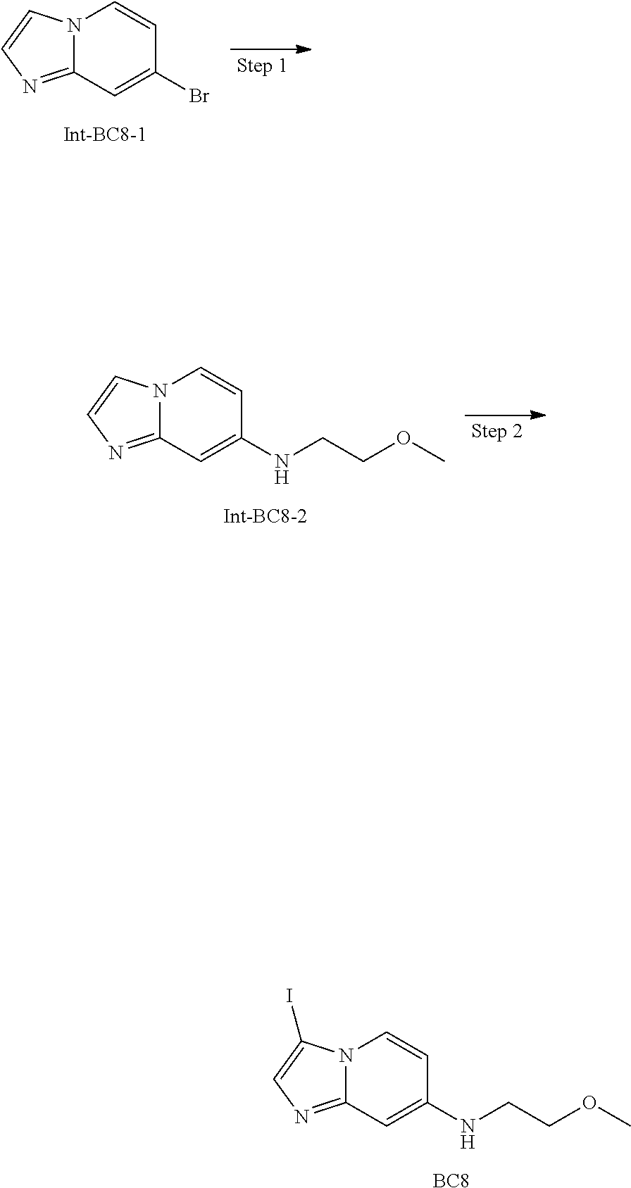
N12C(=NC=C1)C=C(Br)C=C2.N12C(=NC=C1)C=C(NCCOC)C=C2.N12C(=NC=C1I)C=C(NCCOC)C=C2.[BC8]
